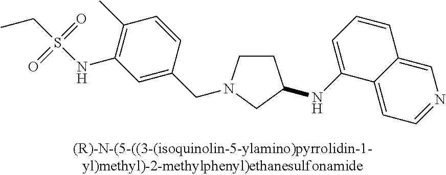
C1CN(CC2=CC(NS(CC)(=O)=O)=C(C)C=C2)CC1NC1=CC=CC2=CN=CC=C12
